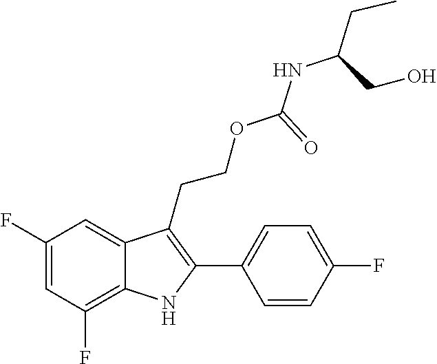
C1(F)=C2C(=CC(F)=C1)C(CCOC(NC(CC)CO)=O)=C(C1=CC=C(F)C=C1)N2
